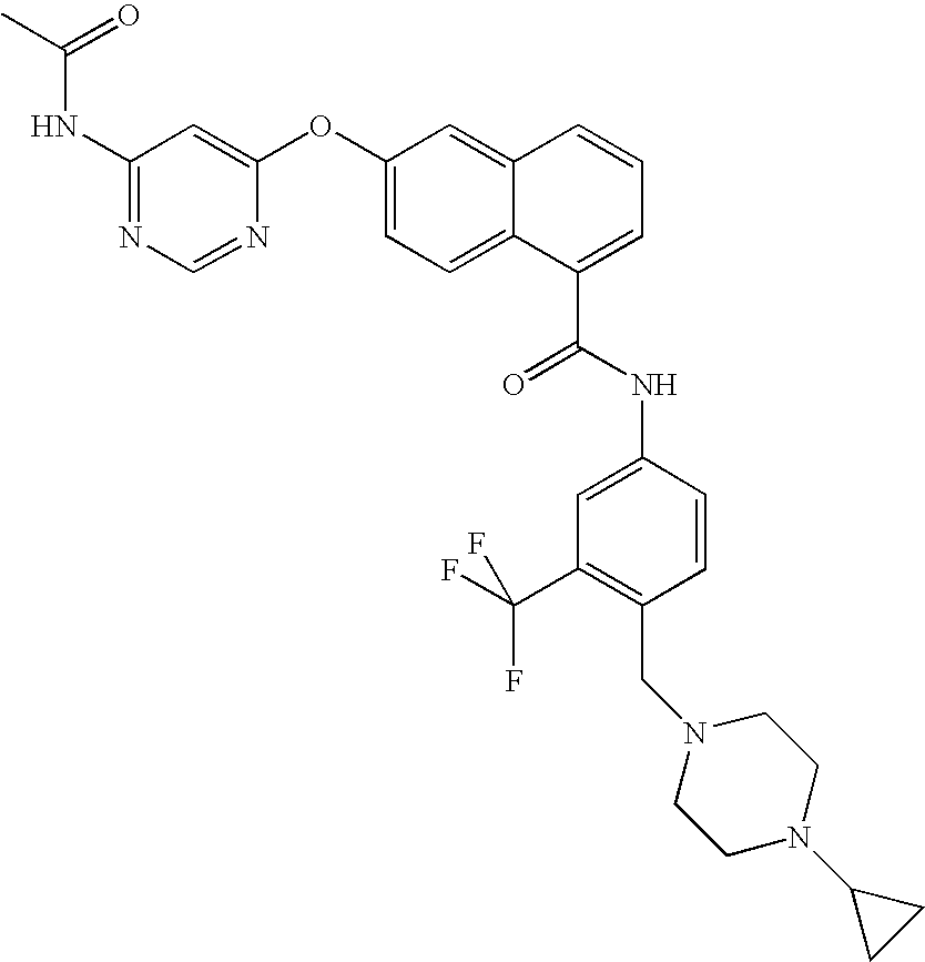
C1(NC(C)=O)=NC=NC(OC2=CC=C3C(=C2)C=CC=C3C(=O)NC2=CC(C(F)(F)F)=C(CN3CCN(C4CC4)CC3)C=C2)=C1
